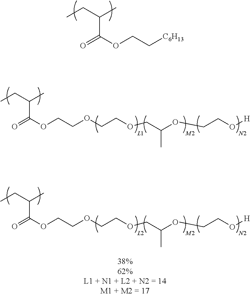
CCC(C)C(OCC[C6H13])=O.CCC(C)C(OCCOCCOCC(OCCO[H])C)=O.CCC(C)C(OCCOCCOCC(OCCO[H])C)=O
